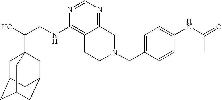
C(CNC1=C2C(=NC=N1)CN(CC1=CC=C(NC(=O)C)C=C1)CC2)(O)C12CC3CC(CC(C1)C3)C2
